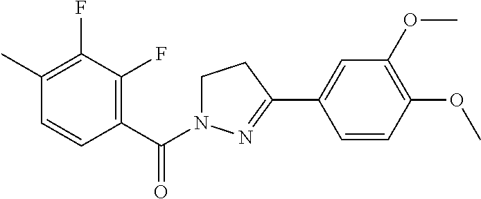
C1(C)=C(F)C(F)=C(C(=O)N2CCC(C3=CC(OC)=C(OC)C=C3)=N2)C=C1
